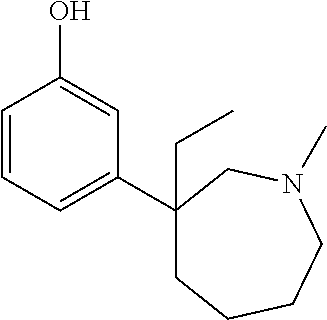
C1=CC=C(C2(CC)CCCCN(C)C2)C=C1O
